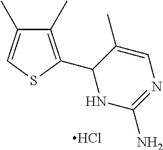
C1(C)=C(C2NC(N)=NC=C2C)SC=C1C.Cl
